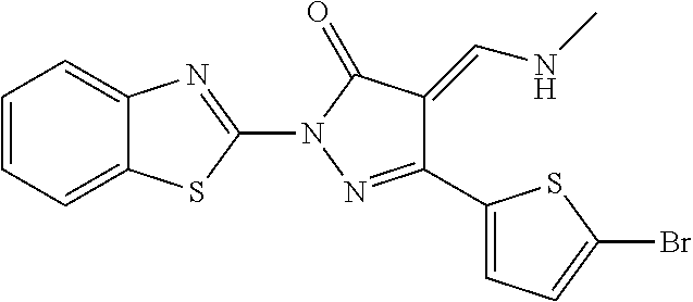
C1=CC=C2C(=C1)N=C(N1N=C(C3=CC=C(Br)S3)C(=CNC)C1=O)S2
